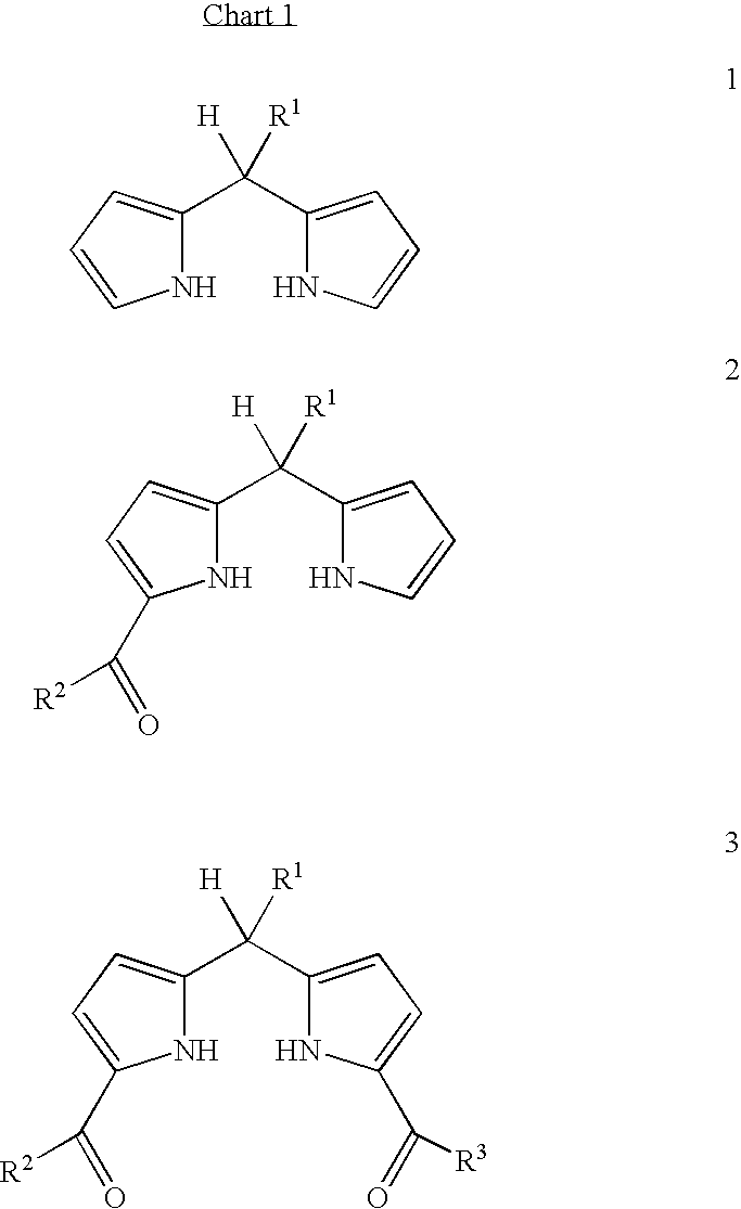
C1(C(C2=CC=CN2)([R1])[H])=CC=CN1.C1(C(C2=CC=C(C([R2])=O)N2)([R1])[H])=CC=CN1.C1(C(C2=CC=C(C([R2])=O)N2)([R1])[H])=CC=C(C([R3])=O)N1
